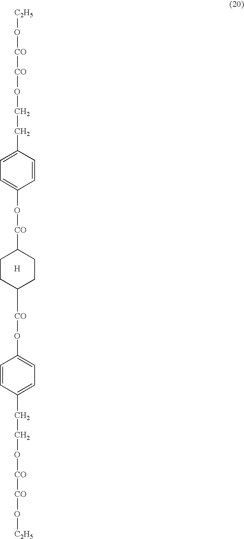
C1CC([CO]OC2=CC=C(CCO[CO][CO]O[C2H5])C=C2)CCC1[CO]OC1=CC=C(CCO[CO][CO]O[C2H5])C=C1.[H]
